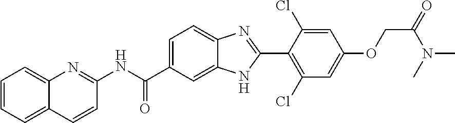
C12=CC=CC=C1C=CC(NC(C1=CC=C3C(=C1)NC(C1=C(Cl)C=C(OCC(=O)N(C)C)C=C1Cl)=N3)=O)=N2
